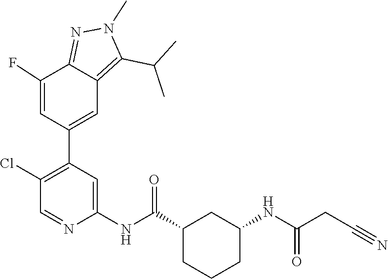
N1=C2C(F)=CC(C3=C(Cl)C=NC(NC(=O)C4CCCC(NC(CC#N)=O)C4)=C3)=CC2=C(C(C)C)N1C
